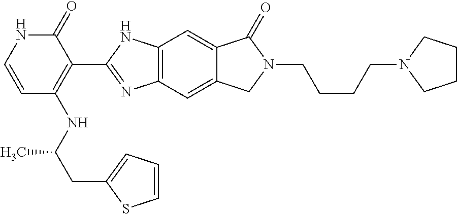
C1=CC(NC(CC2=CC=CS2)C)=C(C2=NC3=C(N2)C=C2C(=C3)CN(CCCCN3CCCC3)C2=O)C(=O)N1
